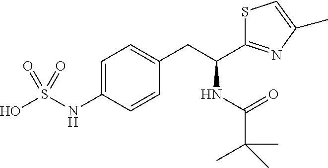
S1C(C(CC2=CC=C(NS(O)(=O)=O)C=C2)NC(C(C)(C)C)=O)=NC(C)=C1
